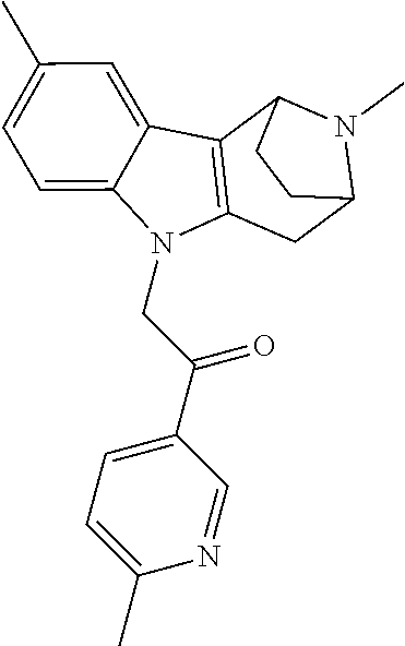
C1C2N(C)C(CC2)C2=C1N(CC(=O)C1=CC=C(C)N=C1)C1=CC=C(C)C=C12
